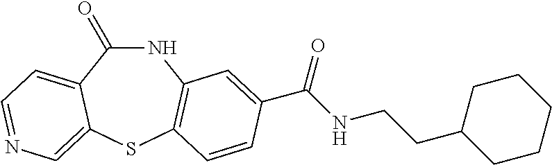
C1(=O)NC2=C(SC3=CN=CC=C13)C=CC(C(NCCC1CCCCC1)=O)=C2
